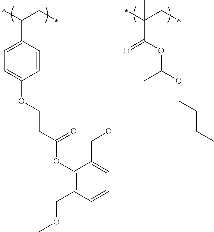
C(C1=CC=C(OCCC(OC2=C(COC)C=CC=C2COC)=O)C=C1)(CC)C.C(C(OC(C)OCCCC)=O)(CC)(C)C
